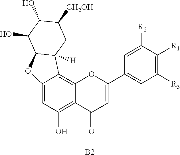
[B2].C1=C2C(=C3C(=C1O)C(=O)C=C(C1=CC([R3])=C([R1])C([R2])=C1)O3)C1([H])C(O2)C(O)C(O)C([CH2OH])C1
